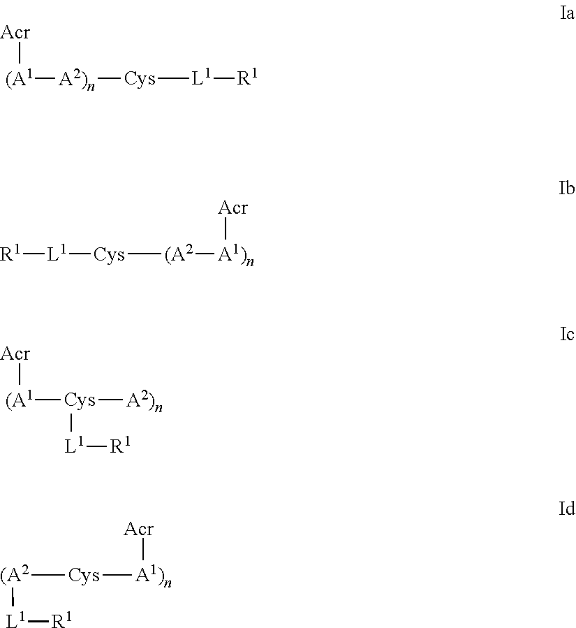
[Acr][(A1][A2)n][Cys][L1][R1].[L1]([R1])[Cys][(A2][A1)n][Acr].[Acr][(A1][Cys]([A2)n])[L1][R1].[(A2]([Cys][A1)n][Acr])[L1][R1]
